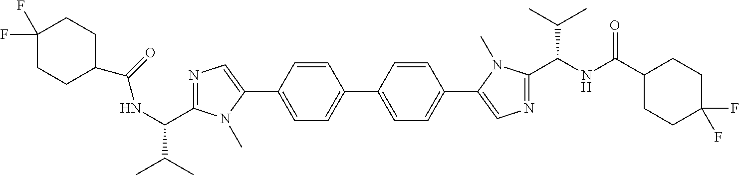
C(C1=NC=C(C2=CC=C(C3=CC=C(C4=CN=C(C(NC(C5CCC(F)(F)CC5)=O)C(C)C)N4C)C=C3)C=C2)N1C)(NC(=O)C1CCC(F)(F)CC1)C(C)C
